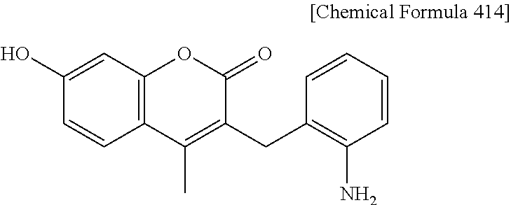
C12=C(C=C(O)C=C1)OC(=O)C(CC1=C(N)C=CC=C1)=C2C
